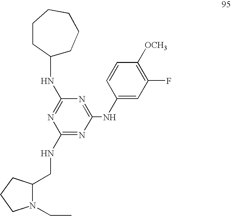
C1(NCC2N(CC)CCC2)=NC(NC2=CC(F)=C([OCH3])C=C2)=NC(NC2CCCCCC2)=N1
